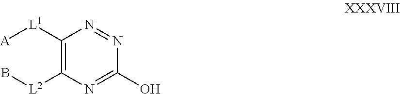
[A][L1]C1=C([L2]B)N=C(O)N=N1
